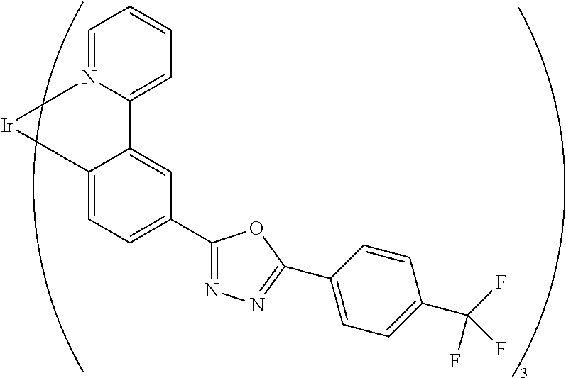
C1=CC=N2C(=C1)C1=CC(C3=NN=C(C4=CC=C(C(F)(F)F)C=C4)O3)=CC=C1[Ir]2
